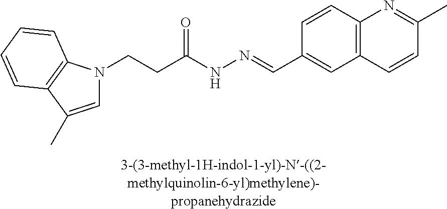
C(CC(NN=CC1=CC2=C(C=C1)N=C(C)C=C2)=O)N1C=C(C)C2=C1C=CC=C2
